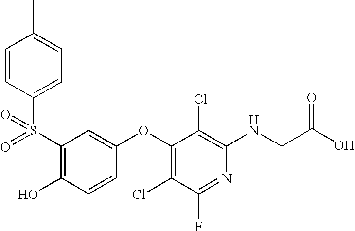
S(C1=C(O)C=CC(OC2=C(Cl)C(F)=NC(NCC(=O)O)=C2Cl)=C1)(=O)(=O)C1=CC=C(C)C=C1
